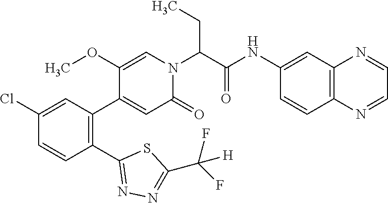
C1(Cl)=CC(C2=CC(=O)N(C(C(NC3=CC4=C(C=C3)N=CC=N4)=O)CC)C=C2OC)=C(C2=NN=C(C([H])(F)F)S2)C=C1
